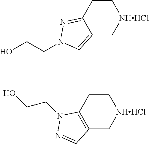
C1CC2=NN(CCO)C=C2C[NHHCl]1.C1CC2=C(C[NHHCl]1)C=NN2CCO
